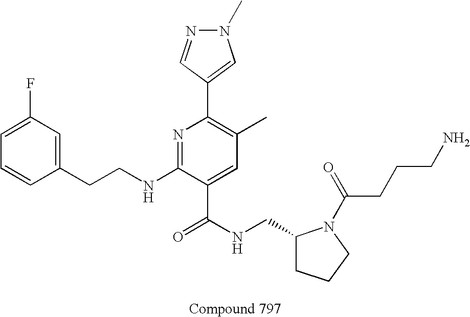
C1=CC(CCNC2=NC(C3=CN(C)N=C3)=C(C)C=C2C(NCC2CCCN2C(CCCN)=O)=O)=CC(F)=C1
